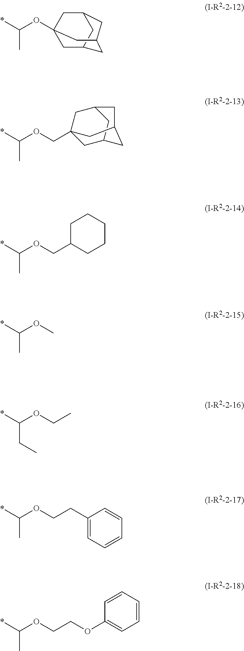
*C(OC12CC3CC(C1)CC(C3)C2)C.*C(OCC12CC3CC(C1)CC(C2)C3)C.*C(OCC1CCCCC1)C.*C(OC)C.*C(OCC)CC.*C(OCCC1=CC=CC=C1)C.*C(OCCOC1=CC=CC=C1)C
